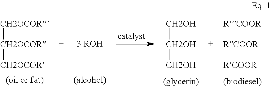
[CH2OCOR][CH2OCOR][CH2OCOR].[CH2OH][CH2OH][CH2OH].[RCOOR].[RCOOR].[RCOOR]
